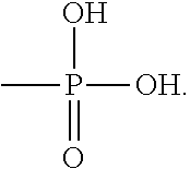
CP([OH])(O)=O
